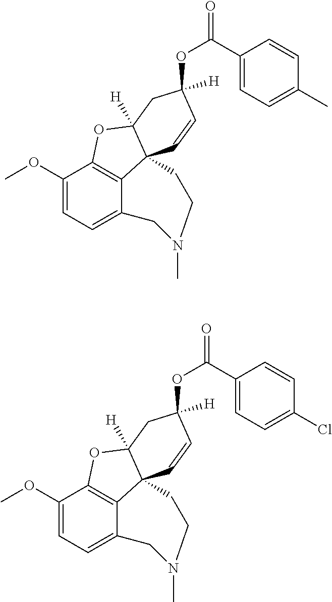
C1(OC)=CC=C2C3=C1OC1([H])C3(C=CC(OC(=O)C3=CC=C(C)C=C3)([H])C1)CCN(C)C2.C1(OC)=CC=C2C3=C1OC1([H])C3(C=CC(OC(=O)C3=CC=C(Cl)C=C3)([H])C1)CCN(C)C2
